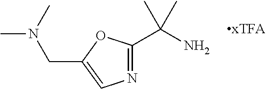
C1(C(N)(C)C)=NC=C(CN(C)C)O1
